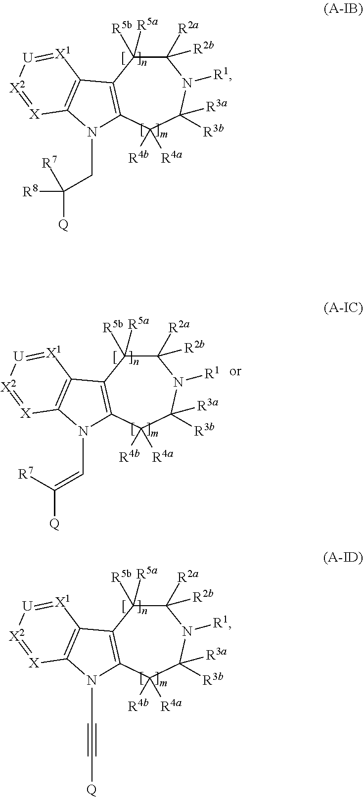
C1([R2a])([R2b])C([R5b])([R5a])C2=C(C([R4b])([R4a])C([R3b])([R3a])N1[R1])N(CC([Q])([R8])[R7])C1=C2[X1]=[U][X2]=[X]1.C1([R2a])([R2b])C([R5b])([R5a])C2=C(C([R4b])([R4a])C([R3b])([R3a])N1[R1])N(C=C([Q])[R7])C1=C2[X1]=[U][X2]=[X]1.C1([R2a])([R2b])C([R5b])([R5a])C2=C(C([R4b])([R4a])C([R3b])([R3a])N1[R1])N(C#C[Q])C1=C2[X1]=[U][X2]=[X]1
